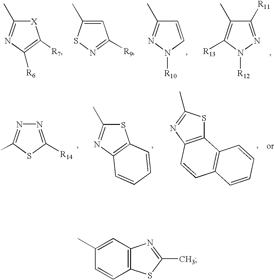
C1([R11])=NN([R12])C([R13])=C1C.[X]1C(C)=NC([R6])=C1[R7].C1=C(C)SN=C1[R9].C1=CN([R10])N=C1C.N1=C([R14])SC(C)=N1.S1C(C)=NC2=C1C=CC=C2.C12=C(N=C(C)S1)C=CC1=C2C=CC=C1.C12=C(C=C(C)C=C1)N=C(C)S2
